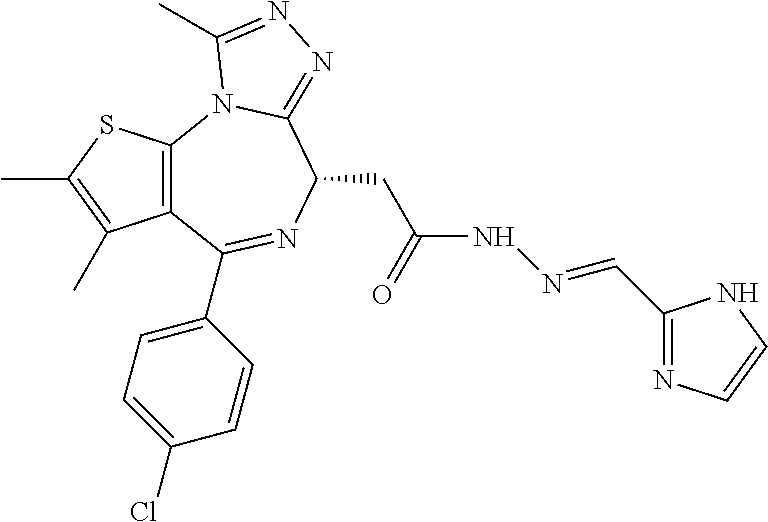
C12=C(SC(C)=C1C)N1C(=NN=C1C)C(CC(NN=CC1=NC=CN1)=O)N=C2C1=CC=C(Cl)C=C1
